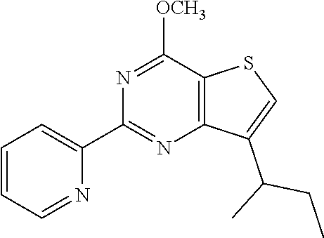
C12=C(C([OCH3])=NC(C3=CC=CC=N3)=N1)SC=C2C(C)CC
